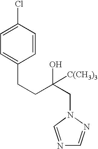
C1(Cl)=CC=C(CCC(O)(CN2C=NC=N2)[C(CH3)3])C=C1
